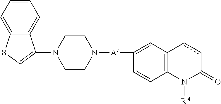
C1=CC=C2C(=C1)C(N1CCN([A]C3=CC4=C(C=C3)N([RA])C(=O)cc4)CC1)=CS2
